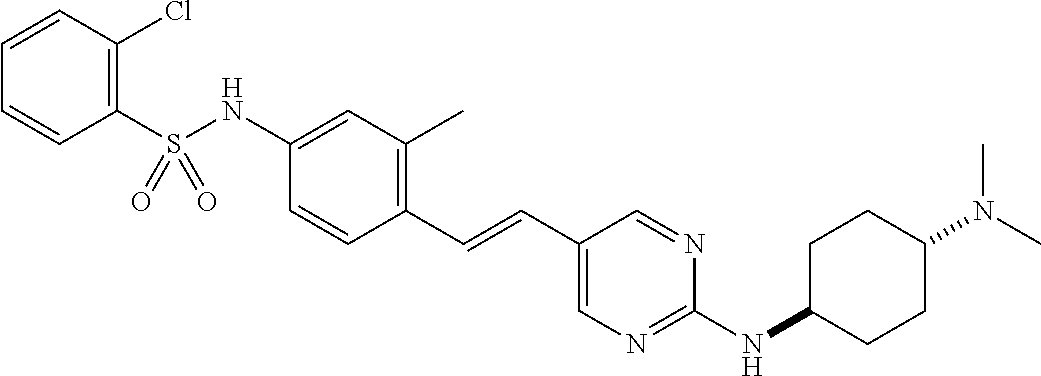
C1(S(NC2=CC(C)=C(C=CC3=CN=C(NC4CCC(N(C)C)CC4)N=C3)C=C2)(=O)=O)=C(Cl)C=CC=C1
